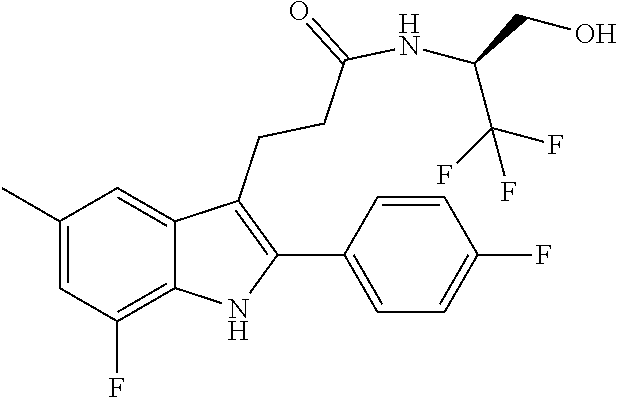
C1(C2=C(CCC(=O)NC(CO)C(F)(F)F)C3=CC(C)=CC(F)=C3N2)=CC=C(F)C=C1
